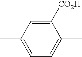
C1(C)=CC=C(C)C([CO2H])=C1
